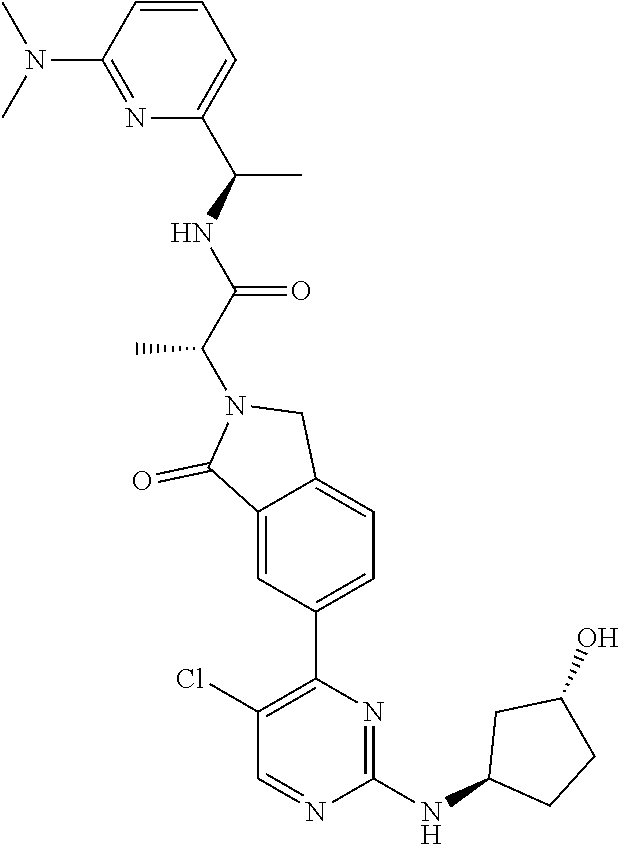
N1=C(N(C)C)C=CC=C1C(NC(C(C)N1C(=O)C2=CC(C3=C(Cl)C=NC(NC4CCC(O)C4)=N3)=CC=C2C1)=O)C
